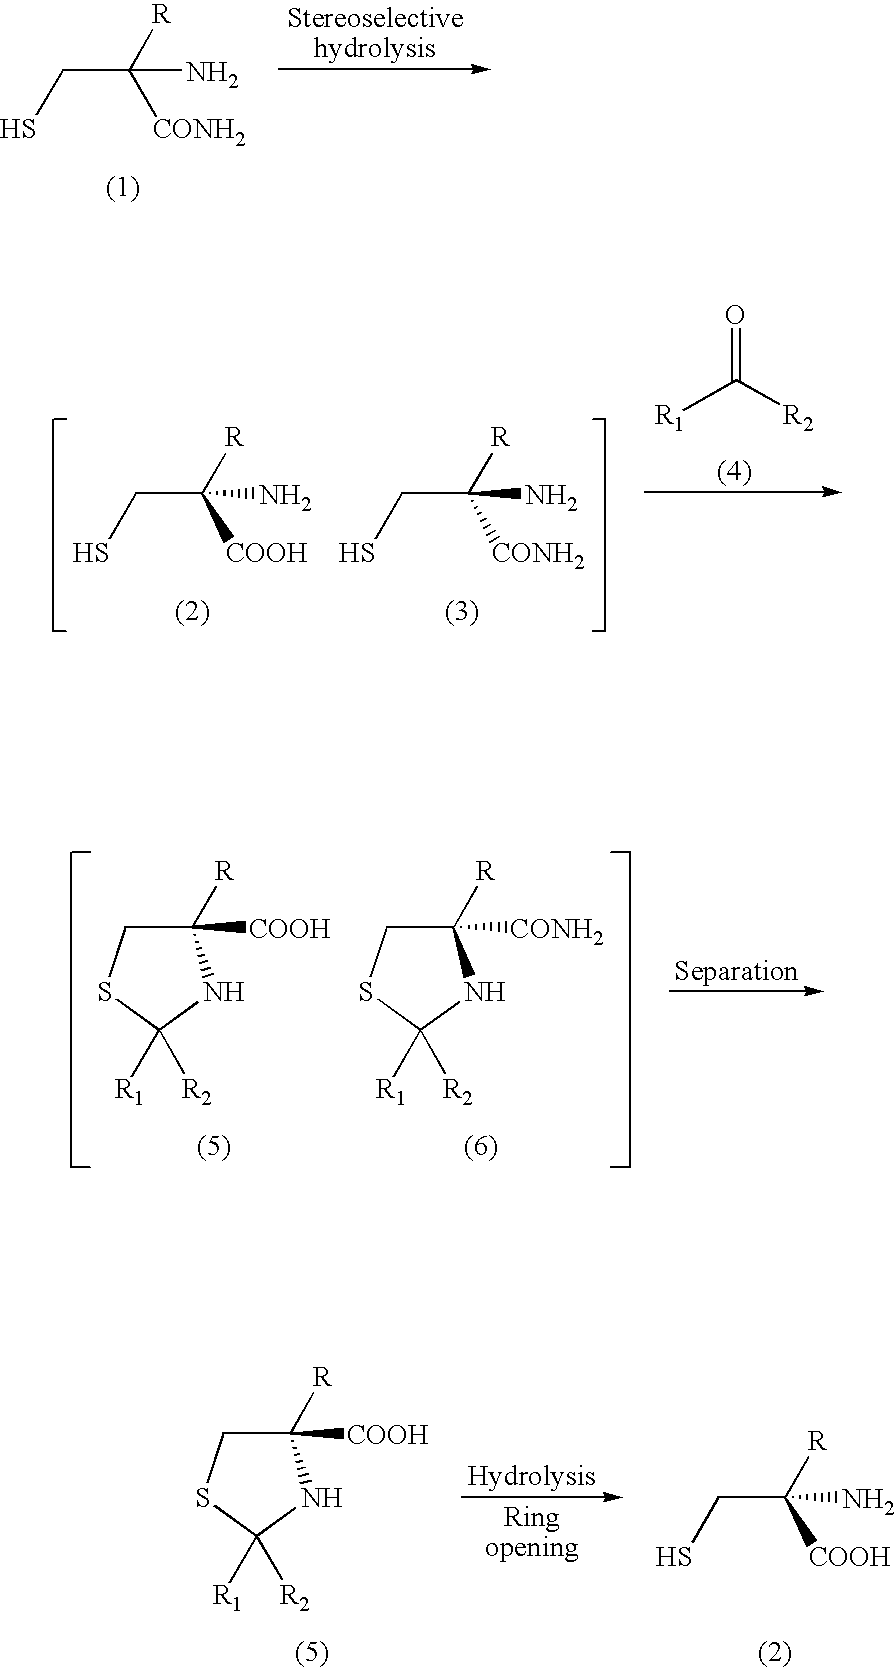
C(C([R])([CONH2])N)S.C(C([R])([COOH])N)S.C(C([R])([CONH2])N)S.[R1]C([R2])=O.C1([R])([COOH])CSC([R1])([R2])N1.C1([R])([CONH2])CSC([R1])([R2])N1.C1([R])([COOH])CSC([R1])([R2])N1.C(C([COOH])([R])N)S
